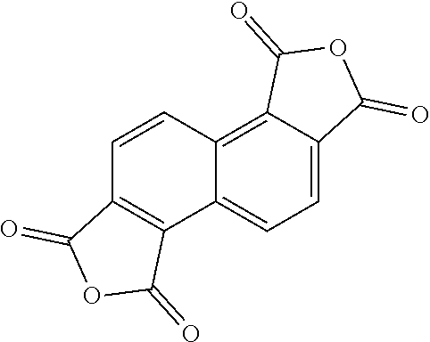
C12=CC=C3C(=C1C=CC1=C2C(=O)OC1=O)C(=O)OC3=O
